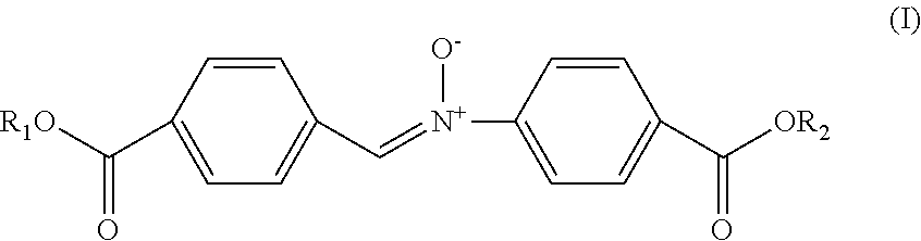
C1=C(C([R1O])=O)C=CC(C=[N+]([O-])C2=CC=C(C([OR2])=O)C=C2)=C1
